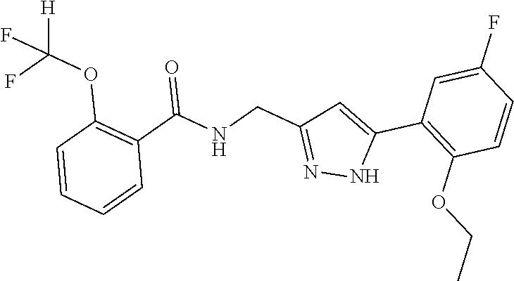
C1=CC=CC(OC(F)([H])F)=C1C(NCC1=NNC(C2=C(OCC)C=CC(F)=C2)=C1)=O
